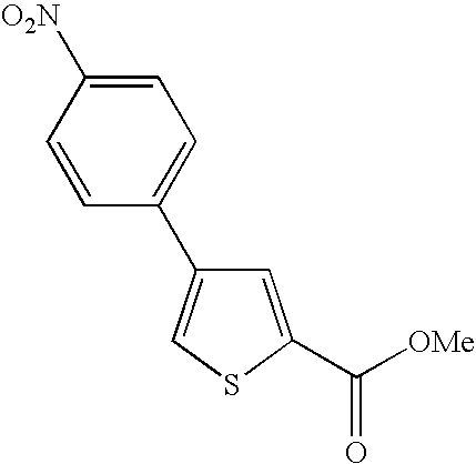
C1=C(C([OMe])=O)SC=C1C1=CC=C([O2N])C=C1
